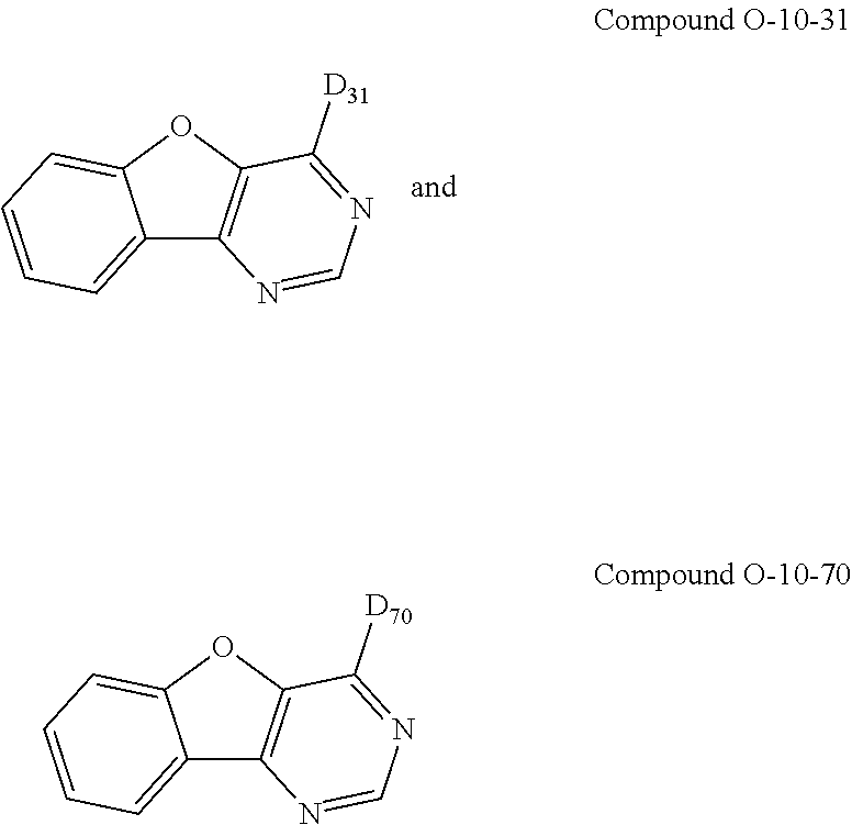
C12=CC=CC=C1OC1=C2N=CN=C1[D31].C12=CC=CC=C1OC1=C2N=CN=C1[D70]
